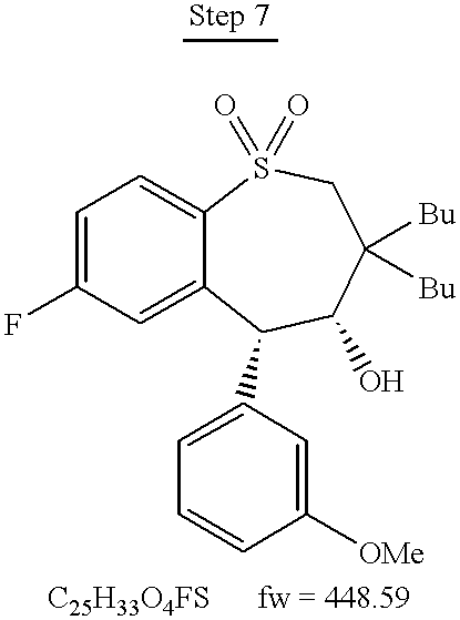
C1=C(F)C=C2C(=C1)S(=O)(=O)CC([Bu])([Bu])C(O)C2C1=CC=CC([OMe])=C1
